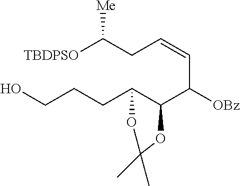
C(CCC1C(C([OBz])C=CCC([TBDPSO])[Me])OC(C)(C)O1)O
